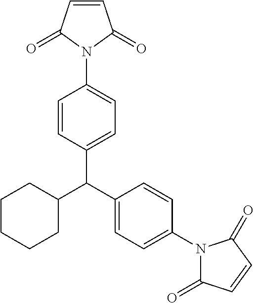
C1=CC(=O)N(C2=CC=C(C(C3=CC=C(N4C(=O)C=CC4=O)C=C3)C3CCCCC3)C=C2)C1=O
